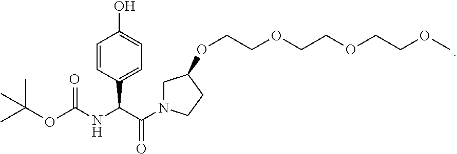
C1N(C(C(NC(OC(C)(C)C)=O)C2=CC=C(O)C=C2)=O)CCC1OCCOCCOCCOC
